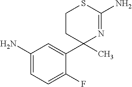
C1CC(C2=CC(N)=CC=C2F)(C)N=C(N)S1
